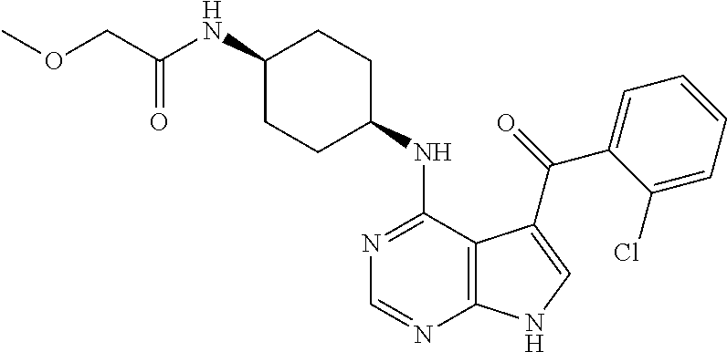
C1(NC(=O)COC)CCC(NC2=NC=NC3=C2C(C(=O)C2=CC=CC=C2Cl)=CN3)CC1
